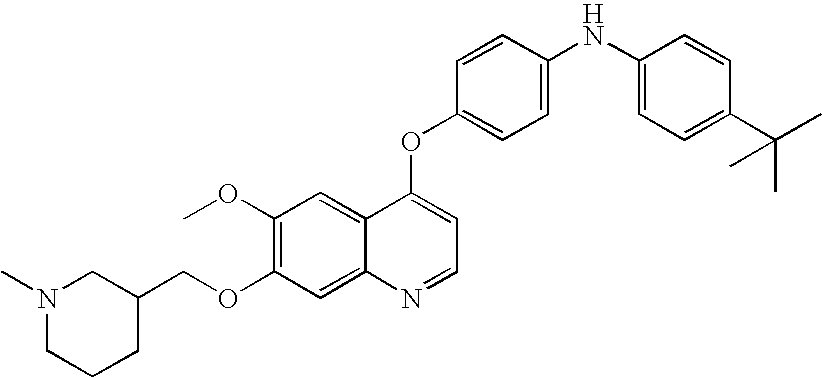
C1=CC(OC2=CC=NC3=CC(OCC4CN(C)CCC4)=C(OC)C=C23)=CC=C1NC1=CC=C(C(C)(C)C)C=C1
